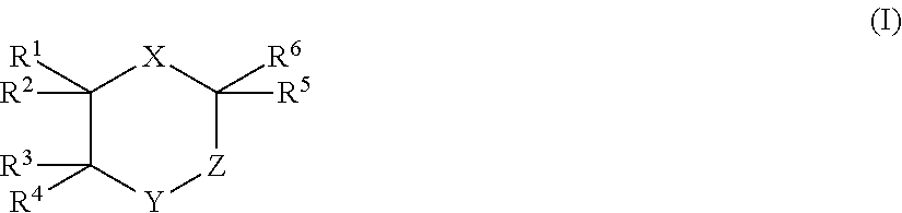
C1([R1])([R2])C([R4])([R3])[Y][Z]C([R6])([R5])[X]1
